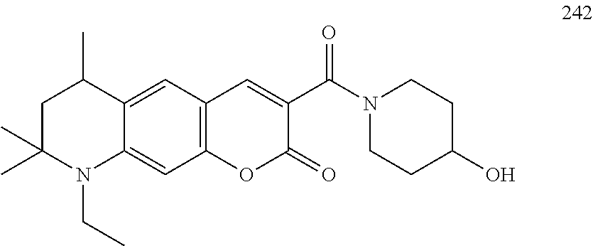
C1C(C)(C)N(CC)C2=CC3=C(C=C2C1C)C=C(C(N1CCC(O)CC1)=O)C(=O)O3
